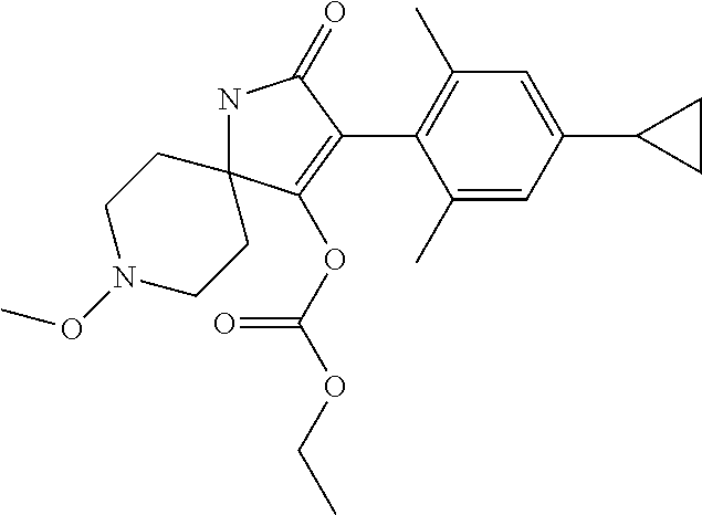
N1C2(C(OC(OCC)=O)=C(C3=C(C)C=C(C4CC4)C=C3C)C1=O)CCN(OC)CC2
